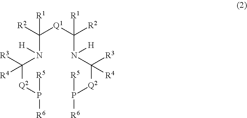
C([Q1]C([R2])(N(C([Q2]P([R5])[R6])([R3])[R4])[H])[R1])(N(C([Q2]P([R5])[R6])([R3])[R4])[H])([R2])[R1]
